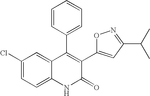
C1(Cl)=CC=C2C(=C1)C(C1=CC=CC=C1)=C(C1=CC(C(C)C)=NO1)C(=O)N2
